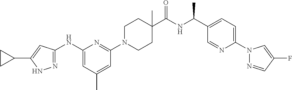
C1(NC2=NNC(C3CC3)=C2)=CC(C)=CC(N2CCC(C(NC(C3=CC=C(N4N=CC(F)=C4)N=C3)C)=O)(C)CC2)=N1
